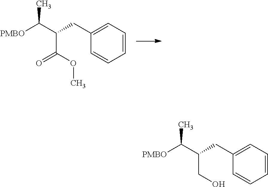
CC(C(C(OC)=O)CC1=CC=CC=C1)[PMBO].CC(C(CC1=CC=CC=C1)CO)[PMBO]
